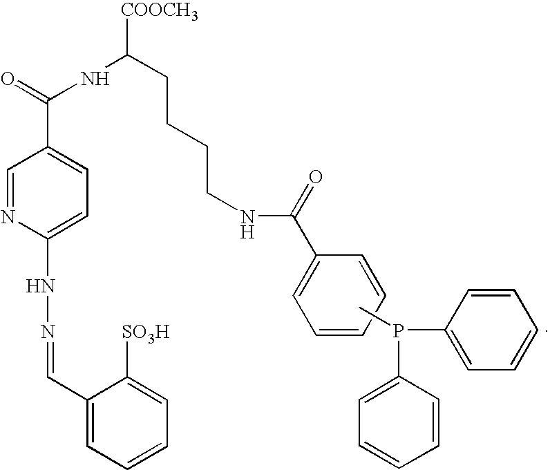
C1(C=NNC2=CC=C(C(=O)NC(CCCCNC(=O)C3=CC=CC=C3)[COOCH3])C=N2)=CC=CC=C1[SO3H].CP(C1=CC=CC=C1)C1=CC=CC=C1
